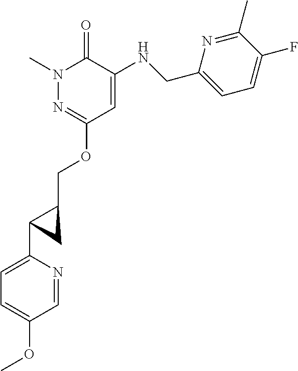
N1(C)N=C(OCC2CC2C2=CC=C(OC)C=N2)C=C(NCC2=CC=C(F)C(C)=N2)C1=O
